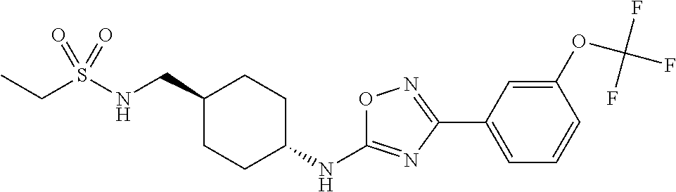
C(S(NCC1CCC(NC2=NC(C3=CC=CC(OC(F)(F)F)=C3)=NO2)CC1)(=O)=O)C
